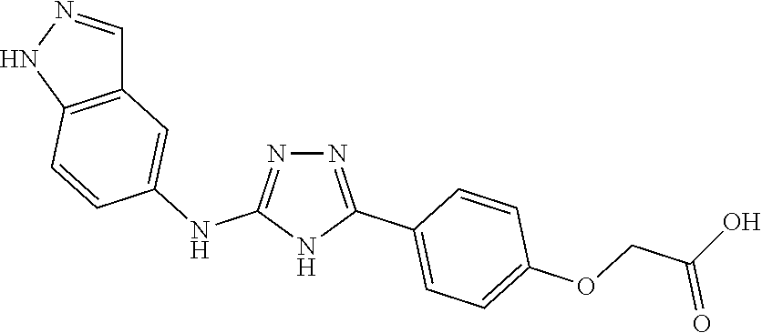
N1=C(NC2=CC3=C(C=C2)NN=C3)NC(C2=CC=C(OCC(O)=O)C=C2)=N1
